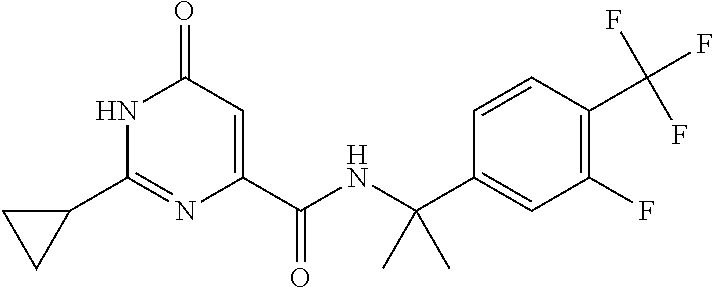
C1(=O)C=C(C(NC(C2=CC(F)=C(C(F)(F)F)C=C2)(C)C)=O)N=C(C2CC2)N1
